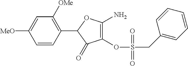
C1=CC(C2C(=O)C(OS(CC3=CC=CC=C3)(=O)=O)=C(N)O2)=C([OMe])C=C1[MeO]
